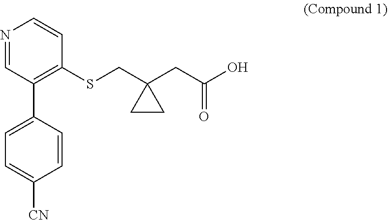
C1=NC=CC(SCC2(CC(O)=O)CC2)=C1C1=CC=C([CN])C=C1
